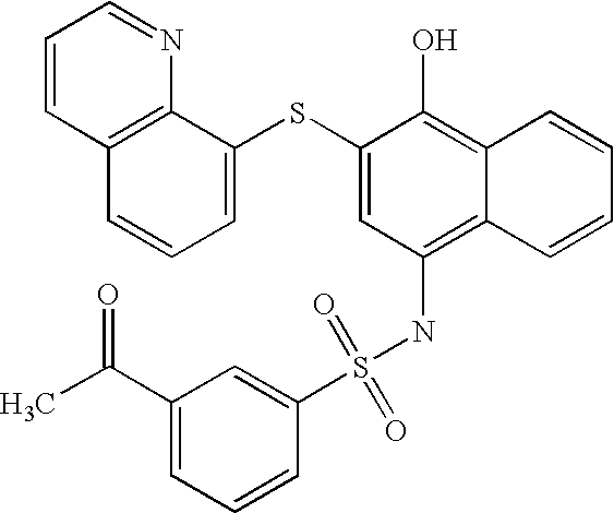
C1=CC2=C(N=C1)C(SC1=CC(NS(=O)(=O)C3=CC(C(=O)C)=CC=C3)=C3C(=C1O)C=CC=C3)=CC=C2
